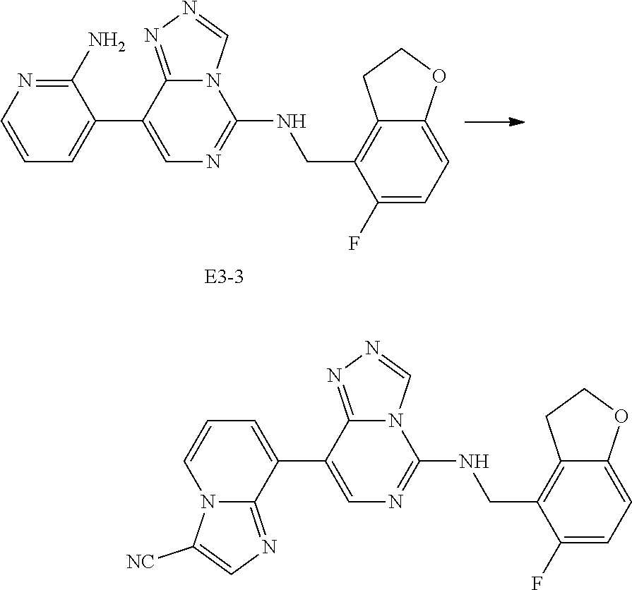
C1(C2=CC=CN=C2N)=CN=C(NCC2=C3C(=CC=C2F)OCC3)N2C1=NN=C2.C1(C2=CC=CN3C2=NC=C3[NC])=CN=C(NCC2=C3C(=CC=C2F)OCC3)N2C1=NN=C2
